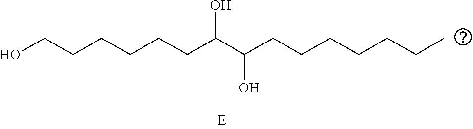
OCCCCCCC(C(CCCCCCC)O)O
